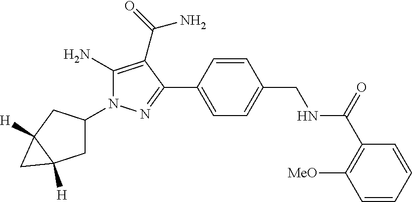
C1(N)=C(C(=O)N)C(C2=CC=C(CNC(C3=C([MeO])C=CC=C3)=O)C=C2)=NN1C1CC2([H])C([H])(C1)C2
